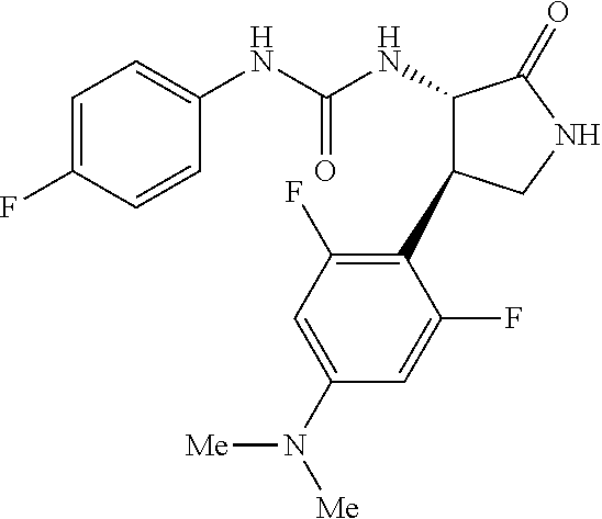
C1=CC(F)=CC=C1NC(NC1C(C2=C(F)C=C(N([Me])[Me])C=C2F)CNC1=O)=O
